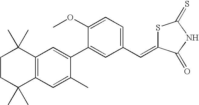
C1CC(C)(C)C2=C(C1(C)C)C=C(C1=CC(C=C3SC(=S)NC3=O)=CC=C1OC)C(C)=C2
